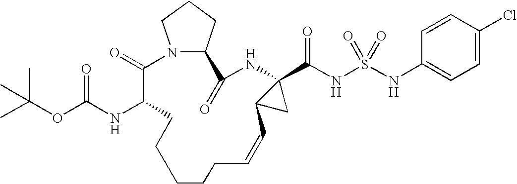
N12C(CCC1)C(=O)NC1(C(NS(=O)(=O)NC3=CC=C(Cl)C=C3)=O)C(C1)C=CCCCCCC(NC(OC(C)(C)C)=O)C2=O
